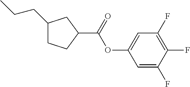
C1(CCC)CCC(C(OC2=CC(F)=C(F)C(F)=C2)=O)C1
